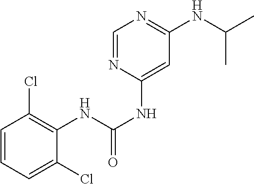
C1=CC=C(Cl)C(NC(NC2=CC(NC(C)C)=NC=N2)=O)=C1Cl
